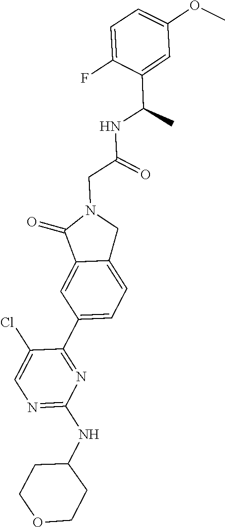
N1=C(NC2CCOCC2)N=C(C2=CC=C3C(=C2)C(=O)N(CC(NC(C2=CC(OC)=CC=C2F)C)=O)C3)C(Cl)=C1
